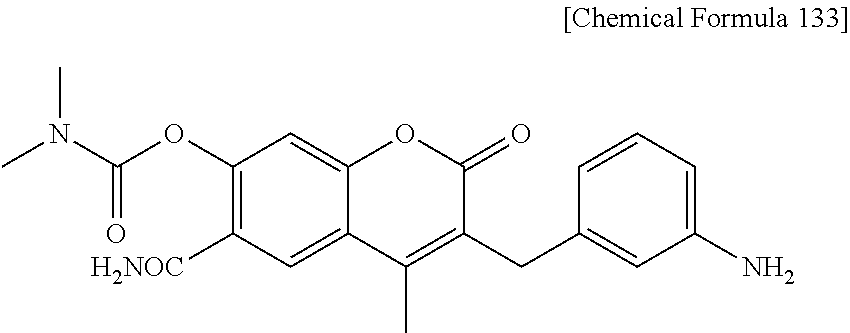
C1([H2NOC])=C(OC(N(C)C)=O)C=C2C(=C1)C(C)=C(CC1=CC(N)=CC=C1)C(=O)O2
